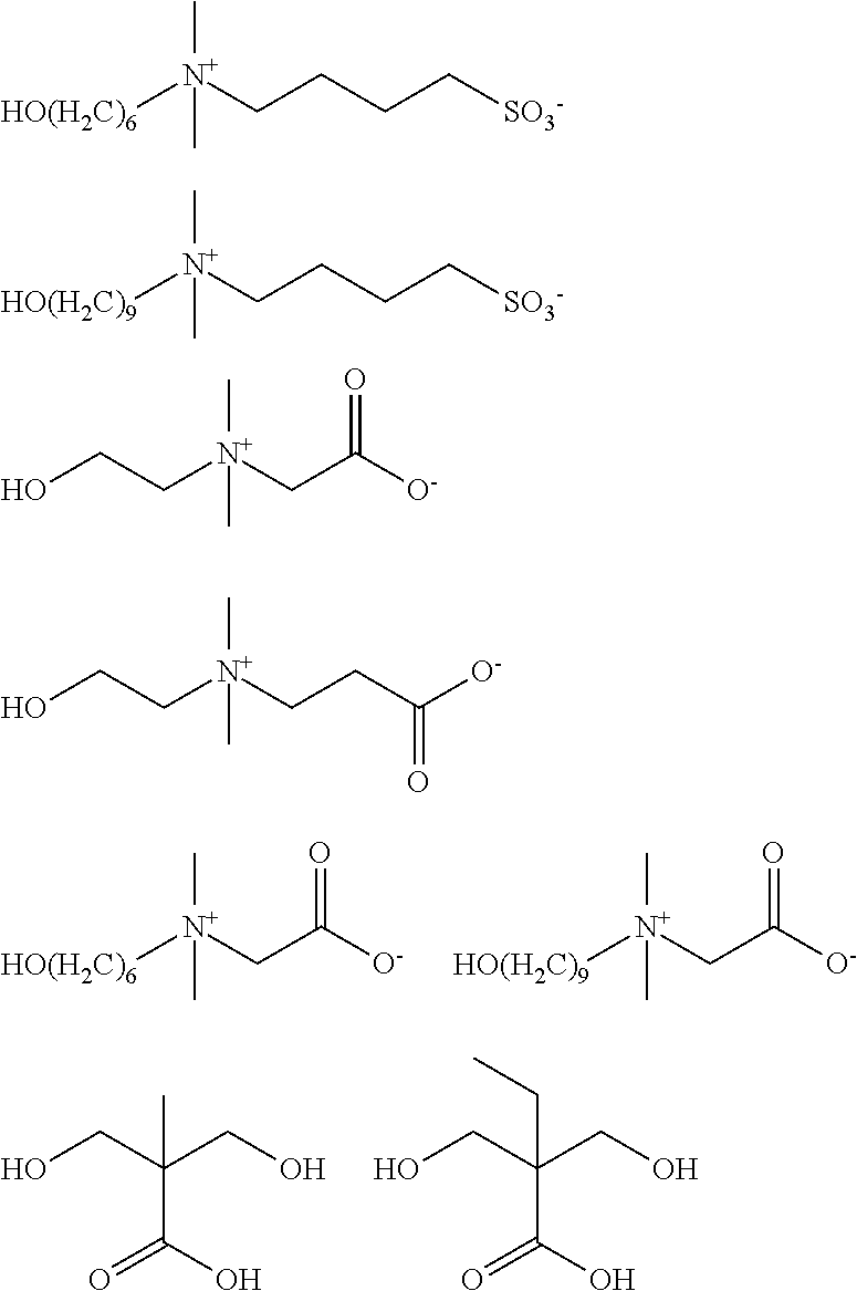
[HO(H2C)6][N+](CC([O-])=O)(C)C.[HO(H2C)9][N+](CC([O-])=O)(C)C.OCC(CO)(C(O)=O)C.OCC(CO)(C(O)=O)CC.[HO(H2C)6][N+](CCCC[SO3-])(C)C.[HO(H2C)9][N+](CCCC[SO3-])(C)C.C([N+](CC([O-])=O)(C)C)CO.C([N+](CCC([O-])=O)(C)C)CO
